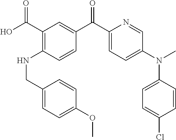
C1(C(O)=O)=C(NCC2=CC=C(OC)C=C2)C=CC(C(C2=CC=C(N(C3=CC=C(Cl)C=C3)C)C=N2)=O)=C1
